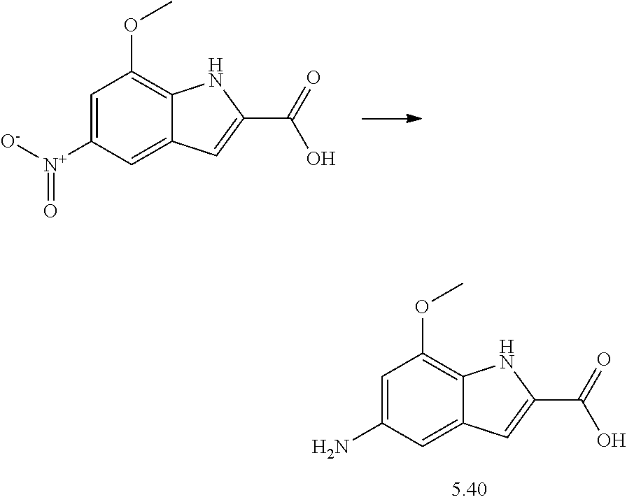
C1=C([N+](=O)[O-])C=C2C(=C1OC)NC(C(O)=O)=C2.C1=C(N)C=C2C(=C1OC)NC(C(O)=O)=C2
